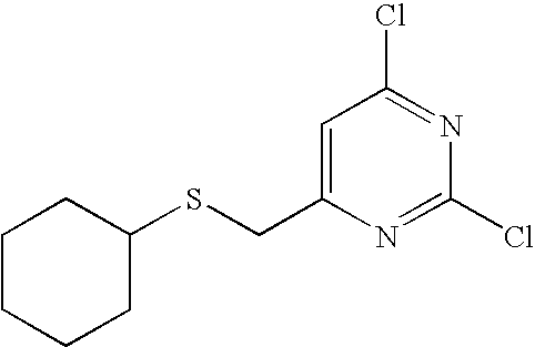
C1=C(CSC2CCCCC2)N=C(Cl)N=C1Cl
